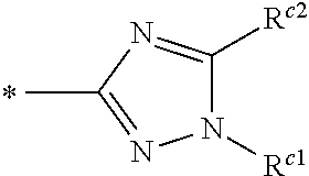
N1([Rc1])C([Rc2])=NC(C)=N1
